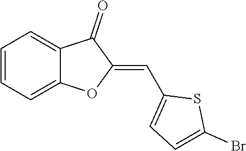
C1=CC=C2C(=C1)C(=O)C(=CC1=CC=C(Br)S1)O2
